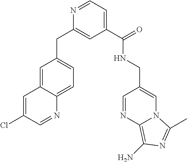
C1=NC(CC2=CC=C3C(=C2)C=C(Cl)C=N3)=CC(C(NCC2=CN3C(=C(N)N=C3C)N=C2)=O)=C1
